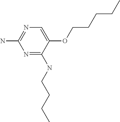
N1=C(NCCCC)C(OCCCCC)=CN=C1N
